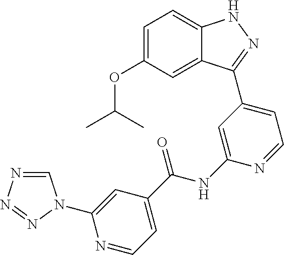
C1=C(OC(C)C)C=C2C(=C1)NN=C2C1=CC=NC(NC(=O)C2=CC=NC(N3C=NN=N3)=C2)=C1
